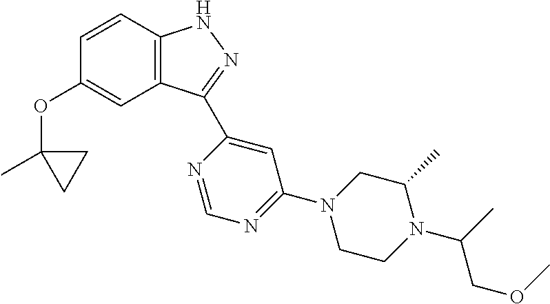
C1=CC2=C(C=C1OC1(C)CC1)C(C1=CC(N3CCN(C(C)COC)C(C)C3)=NC=N1)=NN2
